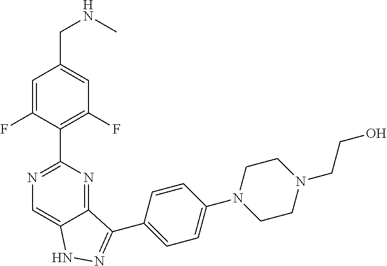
C1=C(F)C(C2=NC=C3C(=N2)C(C2=CC=C(N4CCN(CCO)CC4)C=C2)=NN3)=C(F)C=C1CNC
